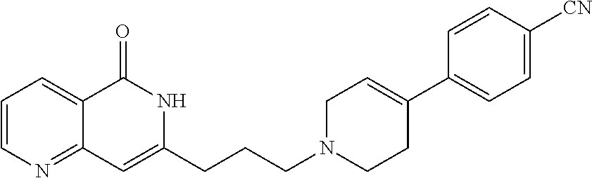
C1=CN=C2C(=C1)C(=O)NC(CCCN1CCC(C3=CC=C([CN])C=C3)=CC1)=C2
